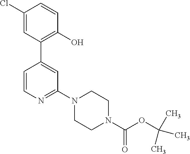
C1(Cl)=CC(C2=CC(N3CCN(C(OC(C)(C)C)=O)CC3)=NC=C2)=C(O)C=C1
